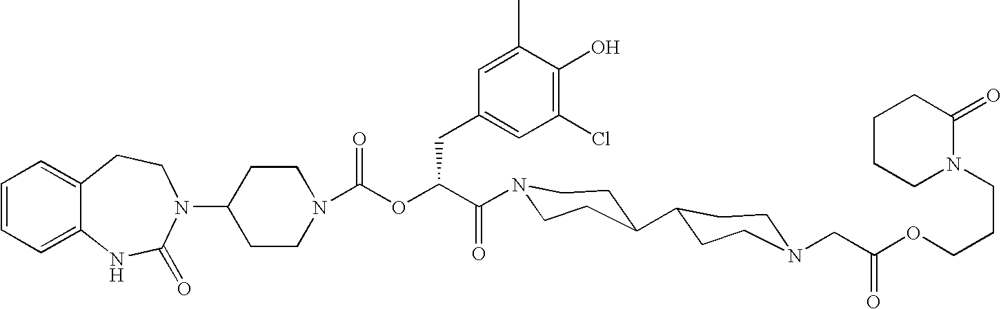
C12=CC=CC=C1NC(=O)N(C1CCN(C(OC(C(=O)N3CCC(C4CCN(CC(OCCCN5C(=O)CCCC5)=O)CC4)CC3)CC3=CC(Cl)=C(O)C(C)=C3)=O)CC1)CC2
